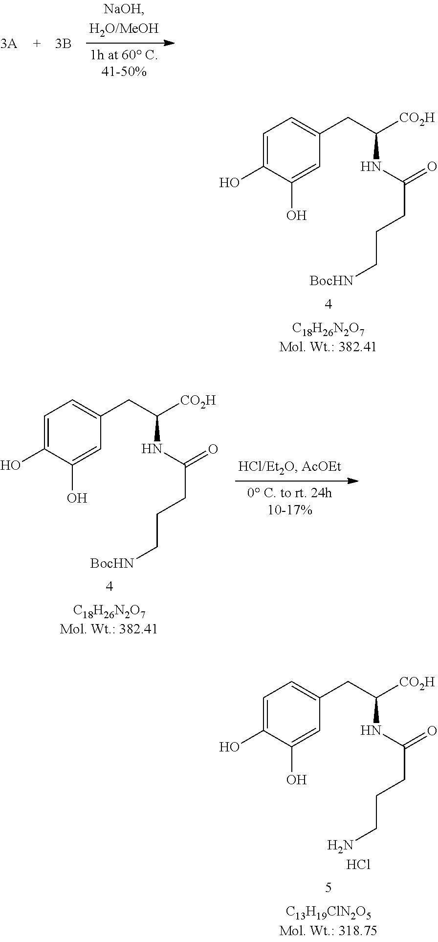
C1=C(O)C(O)=CC(CC([CO2H])NC(CCC[BocHN])=O)=C1.C1=C(O)C(O)=CC(CC([CO2H])NC(CCCN)=O)=C1.Cl.C1=C(O)C(O)=CC(CC([CO2H])NC(CCC[BocHN])=O)=C1
